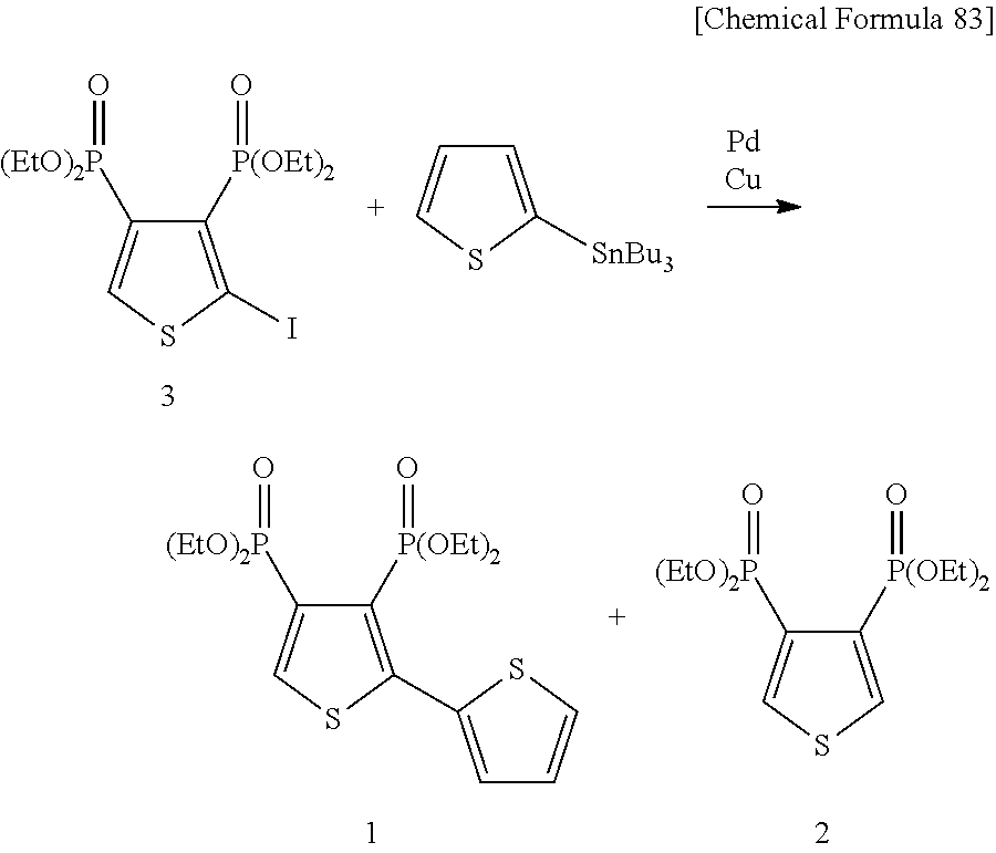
C1([P(OEt)2]=O)=C(I)SC=C1[(EtO)2P]=O.C1=C([SnBu3])SC=C1.C1([P(OEt)2]=O)=C(C2=CC=CS2)SC=C1[(EtO)2P]=O.C1([P(OEt)2]=O)=CSC=C1[(EtO)2P]=O
